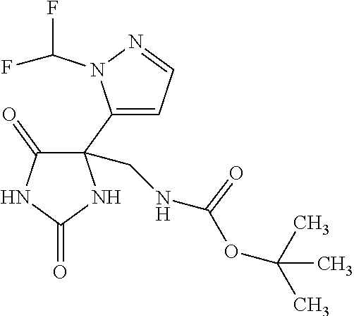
C1(=O)C(C2=CC=NN2C(F)F)(CNC(OC(C)(C)C)=O)NC(=O)N1
